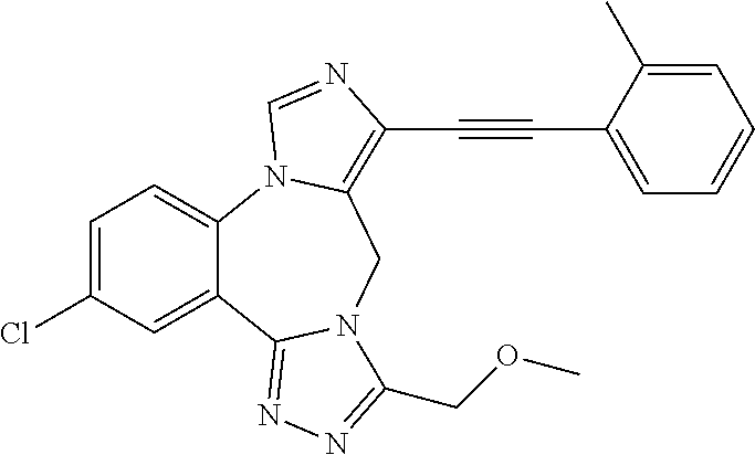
C12=CC=C(Cl)C=C1C1=NN=C(COC)N1CC1=C(C#CC3=CC=CC=C3C)N=CN21
